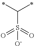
C(S(=O)(=O)[O-])(C)C
